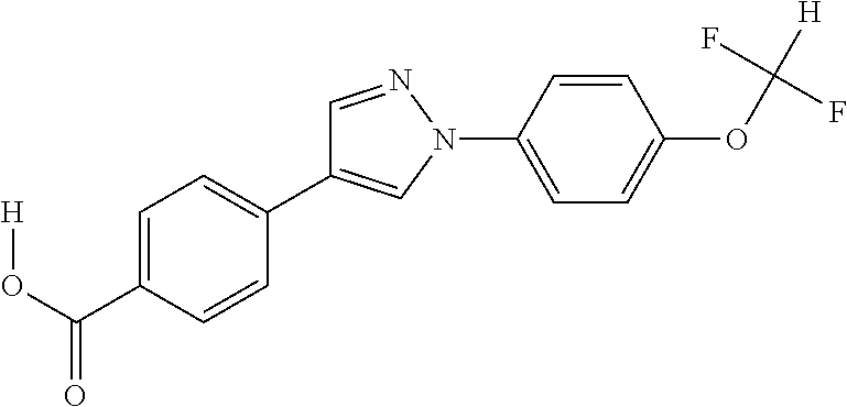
C1=C(C(O[H])=O)C=CC(C2=CN(C3=CC=C(OC([H])(F)F)C=C3)N=C2)=C1
